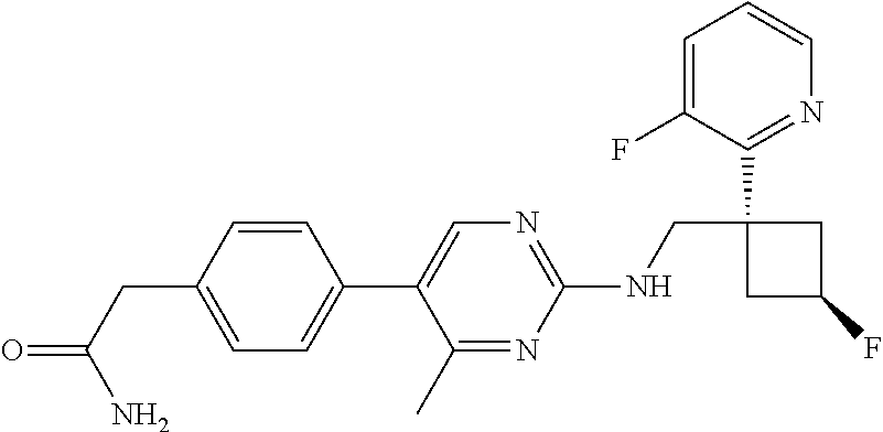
C1(C)=NC(NCC2(C3=NC=CC=C3F)CC(F)C2)=NC=C1C1=CC=C(CC(N)=O)C=C1
